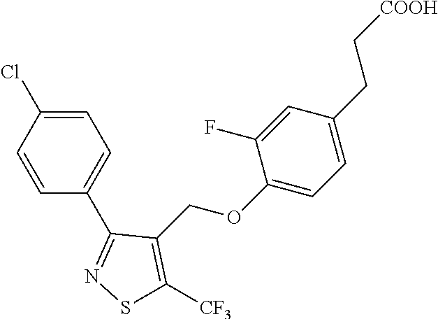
C1=C(Cl)C=CC(C2=NSC([CF3])=C2COC2=CC=C(CC[COOH])C=C2F)=C1
